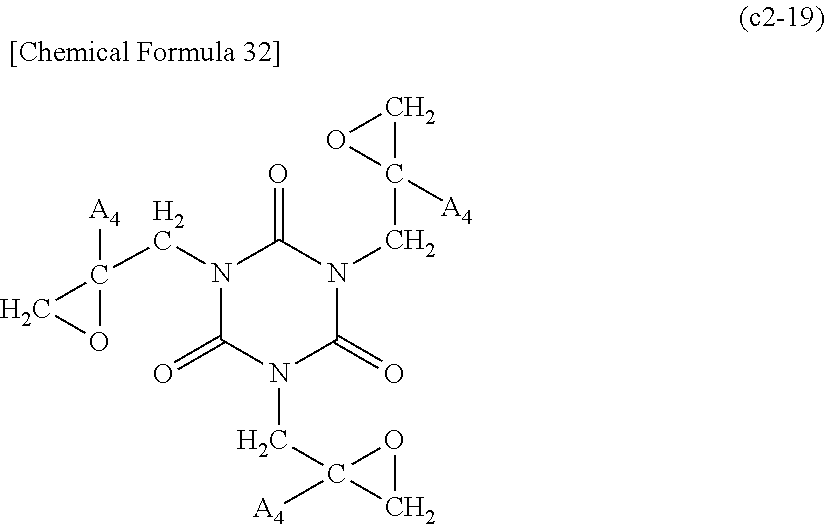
N1(CC2([A4])OC2)C(=O)N(CC2([A4])OC2)C(=O)N(CC2([A4])OC2)C1=O
